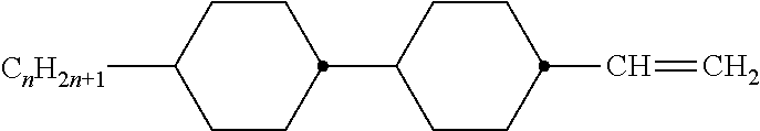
C1CC(C2CCC(C=C)CC2)CCC1[CnH2n+1]
